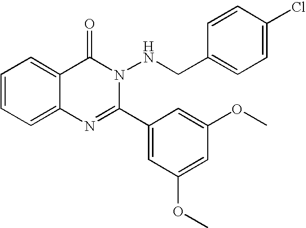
C1=CC=C2C(=C1)C(=O)N(NCC1=CC=C(Cl)C=C1)C(C1=CC(OC)=CC(OC)=C1)=N2
